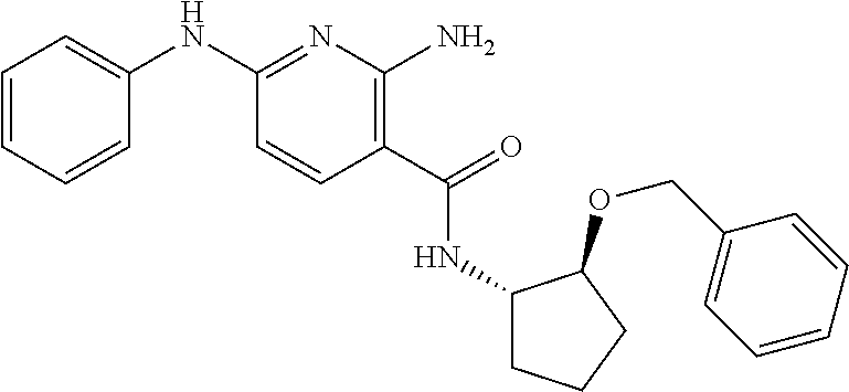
C1(NC2=CC=CC=C2)=NC(N)=C(C(NC2CCCC2OCC2=CC=CC=C2)=O)C=C1
